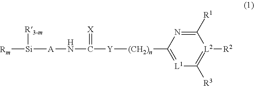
[Rm][Si]([R3-m])[A]NC(=[X])[Y][(CH2)n]C1=[L1]C([R3])=[L2]([R2])C([R1])=N1
